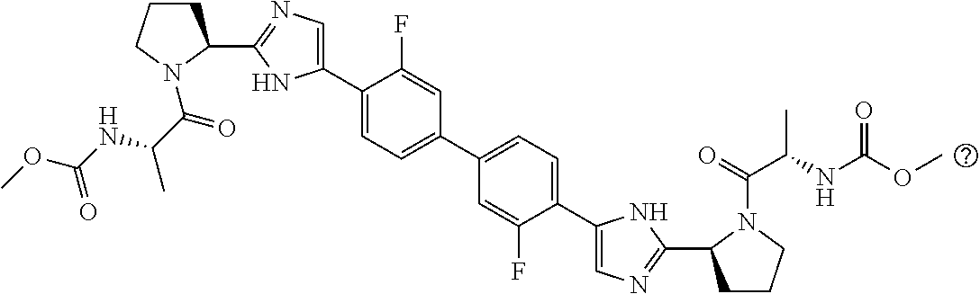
C1(C2=CN=C(C3CCCN3C(C(C)NC(OC)=O)=O)N2)=CC=C(C2=CC=C(C3=CN=C(C4CCCN4C(=O)C(NC(OC)=O)C)N3)C(F)=C2)C=C1F
